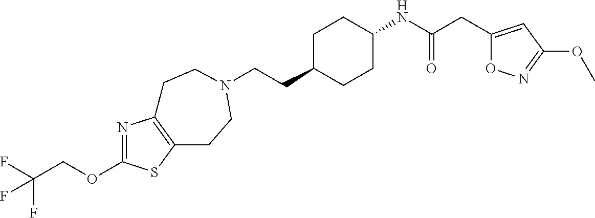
C(CC1CCC(NC(CC2=CC(OC)=NO2)=O)CC1)N1CCC2=C(N=C(OCC(F)(F)F)S2)CC1
